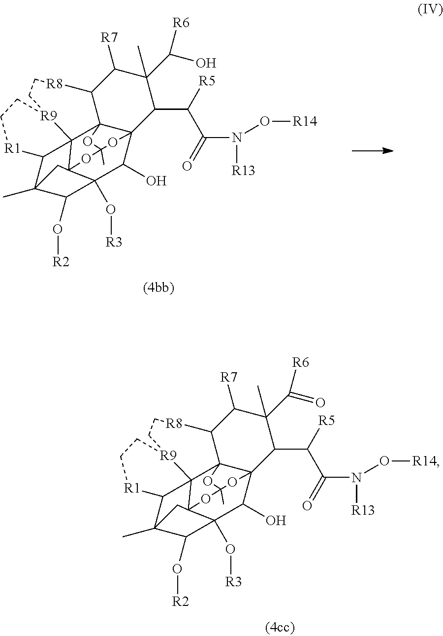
C12C([R7])C(C)(C([R6])O)C(C(C(N([R13])O[R14])=O)[R5])C34C(O)C5(O[R3])C(O[R2])C6(C)C7C8([R9](CC[R8]1)CC[R1]7)C23OC(C)(OC85C6)O4.C12C([R7])C(C)(C([R6])=O)C(C(C(N([R13])O[R14])=O)[R5])C34C(O)C5(O[R3])C(O[R2])C6(C)C7C8([R9](CC[R8]1)CC[R1]7)C23OC(C)(OC85C6)O4
